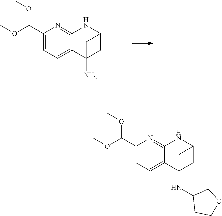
O(C)C(C1=CC=C2C(=N1)NC1CC2(N)C1)OC.O(C)C(C1=CC=C2C(=N1)NC1CC2(NC2CCOC2)C1)OC
